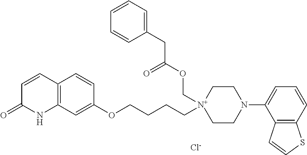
C12=C(C=C(OCCCC[N+]3(COC(CC4=CC=CC=C4)=O)CCN(C4=CC=CC5=C4C=CS5)CC3)C=C1)NC(=O)C=C2.[Cl-]
